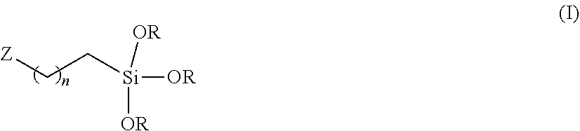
[Z]CC[Si]([OR])([OR])[OR]
